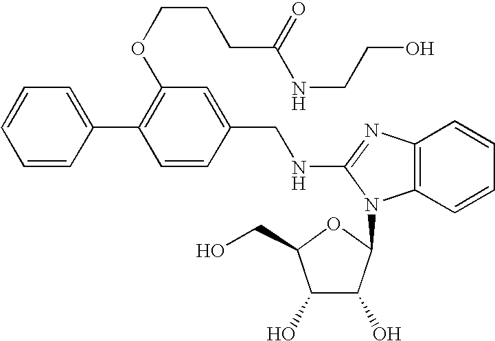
C1=C(C2=C(OCCCC(NCCO)=O)C=C(CNC3=NC4=C(C=CC=C4)N3C3C(O)C(O)C(CO)O3)C=C2)C=CC=C1
